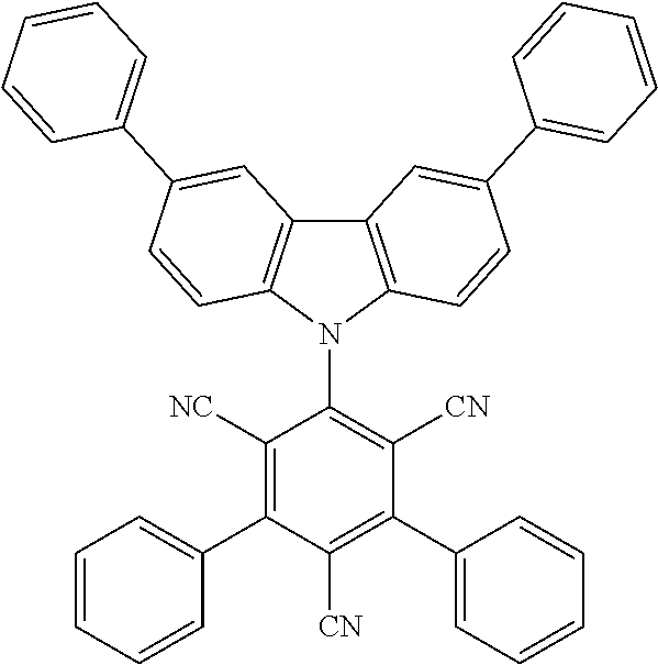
C1([NC])=C(C2=CC=CC=C2)C([CN])=C(C2=CC=CC=C2)C([CN])=C1N1C2=C(C3=C1C=CC(C1=CC=CC=C1)=C3)C=C(C1=CC=CC=C1)C=C2
